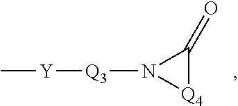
[Q4]1C(=O)N1[Q3][Y]C
